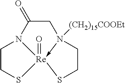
N12([(CH2)15COOEt])->[Re]3(=O)(N(C(=O)C1)CCS3)SCC2
